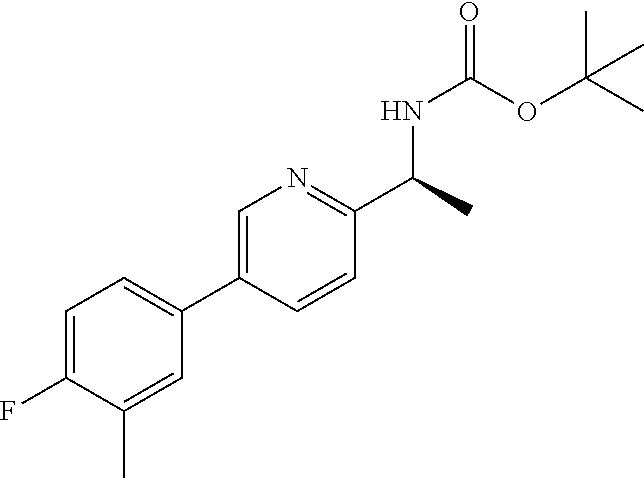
C1=C(F)C(C)=CC(C2=CN=C(C(C)NC(=O)OC(C)(C)C)C=C2)=C1
